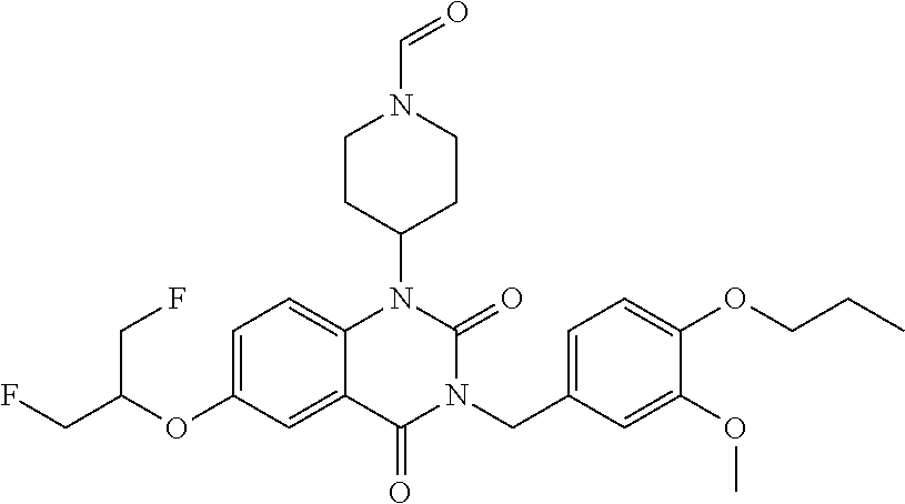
C12=CC=C(OC(CF)CF)C=C1C(=O)N(CC1=CC=C(OCCC)C(OC)=C1)C(=O)N2C1CCN(C=O)CC1
